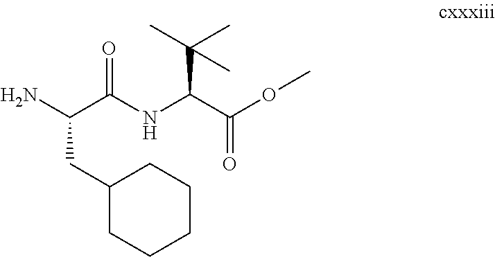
NC(C(NC(C(OC)=O)C(C)(C)C)=O)CC1CCCCC1
